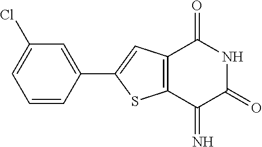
C1(Cl)=CC=CC(C2=CC3=C(S2)C(=N)C(=O)NC3=O)=C1
